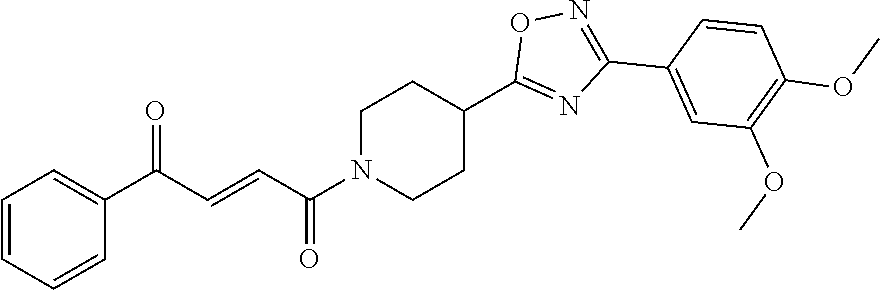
C1N(C(=O)C=CC(C2=CC=CC=C2)=O)CCC(C2=NC(C3=CC(OC)=C(OC)C=C3)=NO2)C1
